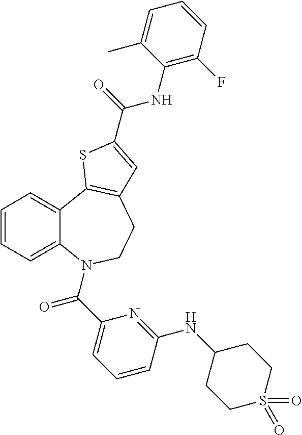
C1=CC=C2C(=C1)C1=C(CCN2C(C2=CC=CC(NC3CCS(=O)(=O)CC3)=N2)=O)C=C(C(=O)NC2=C(F)C=CC=C2C)S1
